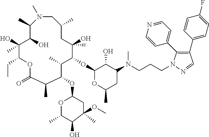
C1(OC2C(C)(O)CC(C)CN(C)C(C)C(O)C(O)(C)C(CC)OC(=O)C(C)C(OC3OC(C)C(O)C(C)(OC)C3)C2C)OC(C)CC(N(CCCN2N=CC(C3=CC=C(F)C=C3)=C2C2=CC=NC=C2)C)C1O
